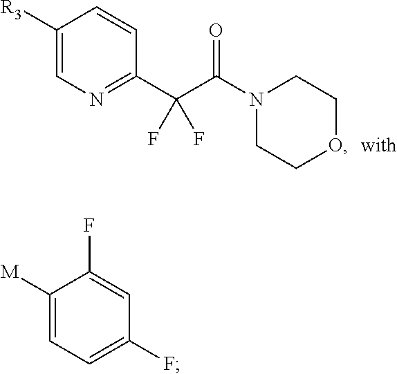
C1([R3])=CN=C(C(C(N2CCOCC2)=O)(F)F)C=C1.C1([M])=CC=C(F)C=C1F
